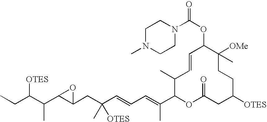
CCC(C(C1C(CC(C=CC=C(C2OC(=O)CC([OTES])CCC([OMe])(C)C(OC(N3CCN(C)CC3)=O)C=CC2C)C)([OTES])C)O1)C)[OTES]
